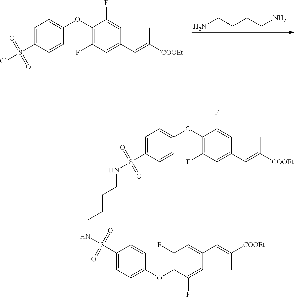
C1(OC2=CC=C(S(Cl)(=O)=O)C=C2)=C(F)C=C(C=C([COOEt])C)C=C1F.NCCCCN.C1(OC2=CC=C(S(NCCCCNS(C3=CC=C(OC4=C(F)C=C(C=C([COOEt])C)C=C4F)C=C3)(=O)=O)(=O)=O)C=C2)=C(F)C=C(C=C([COOEt])C)C=C1F
